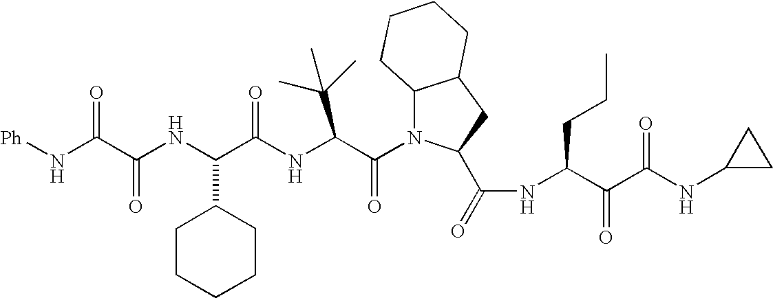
C(C(NC(C(NC(C(N1C2C(CC1C(=O)NC(C(C(NC1CC1)=O)=O)CCC)CCCC2)=O)C(C)(C)C)=O)C1CCCCC1)=O)(=O)N[Ph]
